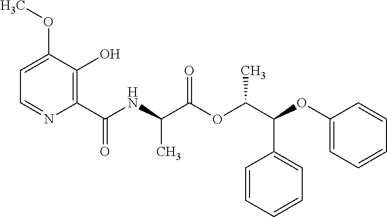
CC(C(=O)OC(C(C1=CC=CC=C1)OC1=CC=CC=C1)C)NC(C1=C(O)C(OC)=CC=N1)=O
